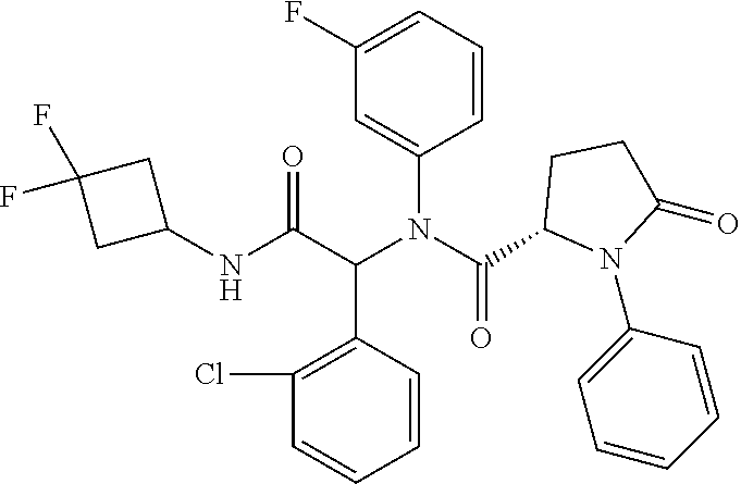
C1(F)=CC=CC(N(C(C2N(C3=CC=CC=C3)C(=O)CC2)=O)C(C(NC2CC(F)(F)C2)=O)C2=C(Cl)C=CC=C2)=C1
